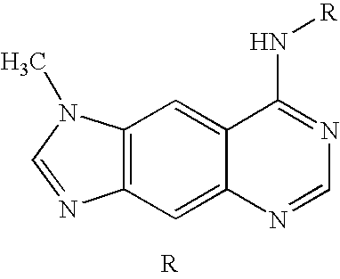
C12=C(C=C3C(=C1)C(N[R])=NC=N3)N=CN2C
